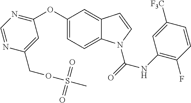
C1=C(OC2=NC=NC(COS(C)(=O)=O)=C2)C=C2C(=C1)N(C(=O)NC1=C(F)C=CC([F3C])=C1)C=C2
